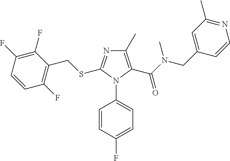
C1(C)=C(C(N(CC2=CC(C)=NC=C2)C)=O)N(C2=CC=C(F)C=C2)C(SCC2=C(F)C=CC(F)=C2F)=N1
